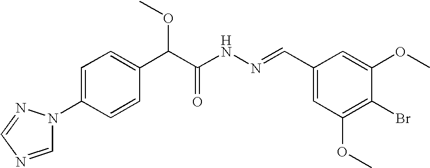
C1=C(N2C=NC=N2)C=CC(C(C(NN=CC2=CC(OC)=C(Br)C(OC)=C2)=O)OC)=C1
